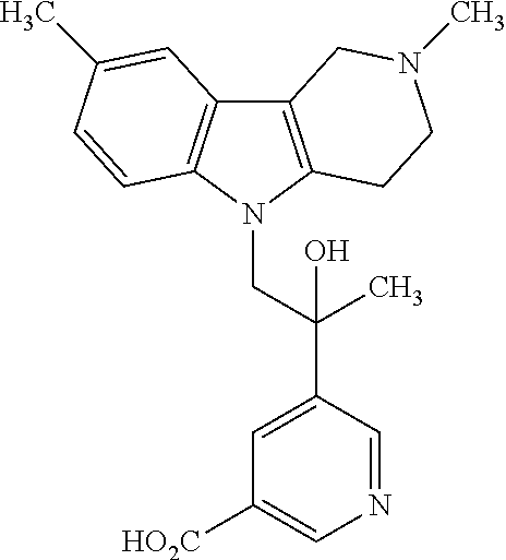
C12=C(N(CC(C3=CC([HO2C])=CN=C3)(C)O)C3=C1C=C(C)C=C3)CCN(C)C2
